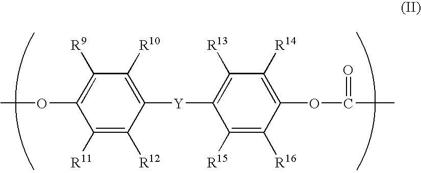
C1([R11])=C([R12])C([Y]C2=C([R13])C([R14])=C(OC(C)=O)C([R16])=C2[R15])=C([R10])C([R9])=C1OC
